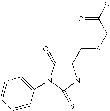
C1(CSCC(O)=O)C(=O)N(C2=CC=CC=C2)C(=S)N1
